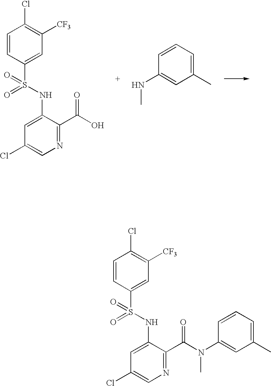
C1=CC(S(NC2=CC(Cl)=CN=C2C(O)=O)(=O)=O)=CC([CF3])=C1Cl.C1(C)=CC=CC(NC)=C1.C1=CC(S(NC2=CC(Cl)=CN=C2C(N(C)C2=CC(C)=CC=C2)=O)(=O)=O)=CC([CF3])=C1Cl
